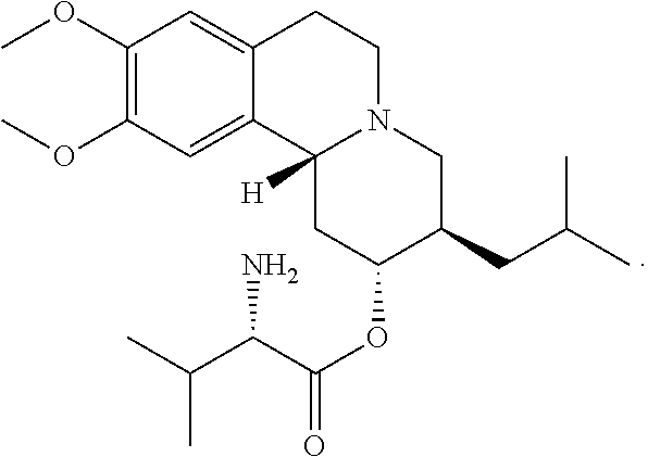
CC(C)C(C(OC1C(CC(C)C)CN2CCC3=CC(OC)=C(OC)C=C3C2([H])C1)=O)N
